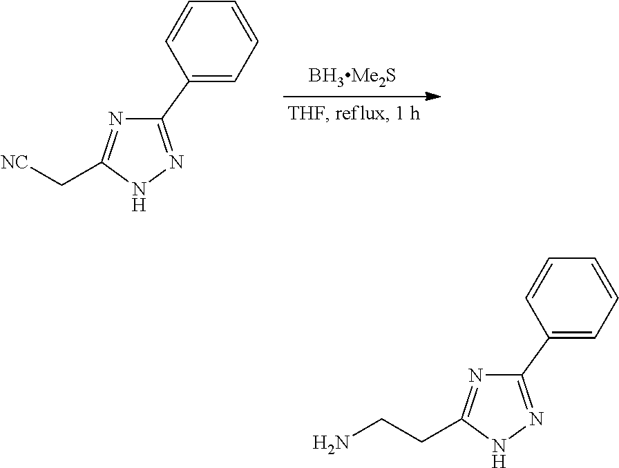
C1(C2=CC=CC=C2)=NNC(C[NC])=N1.C1(C2=CC=CC=C2)=NNC(CCN)=N1
